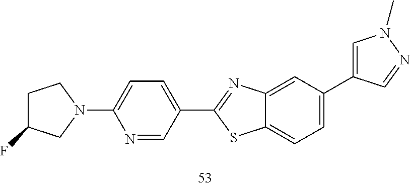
C1=C(C2=CC=C3C(=C2)N=C(C2=CC=C(N4CCC(F)C4)N=C2)S3)C=NN1C
